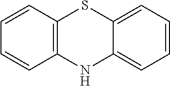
C1=CC2=C(C=C1)NC1=CC=CC=C1S2
